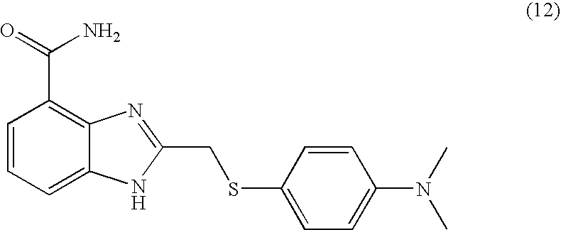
C1=CC=C2C(=C1C(=O)N)N=C(CSC1=CC=C(N(C)C)C=C1)[N H]2
